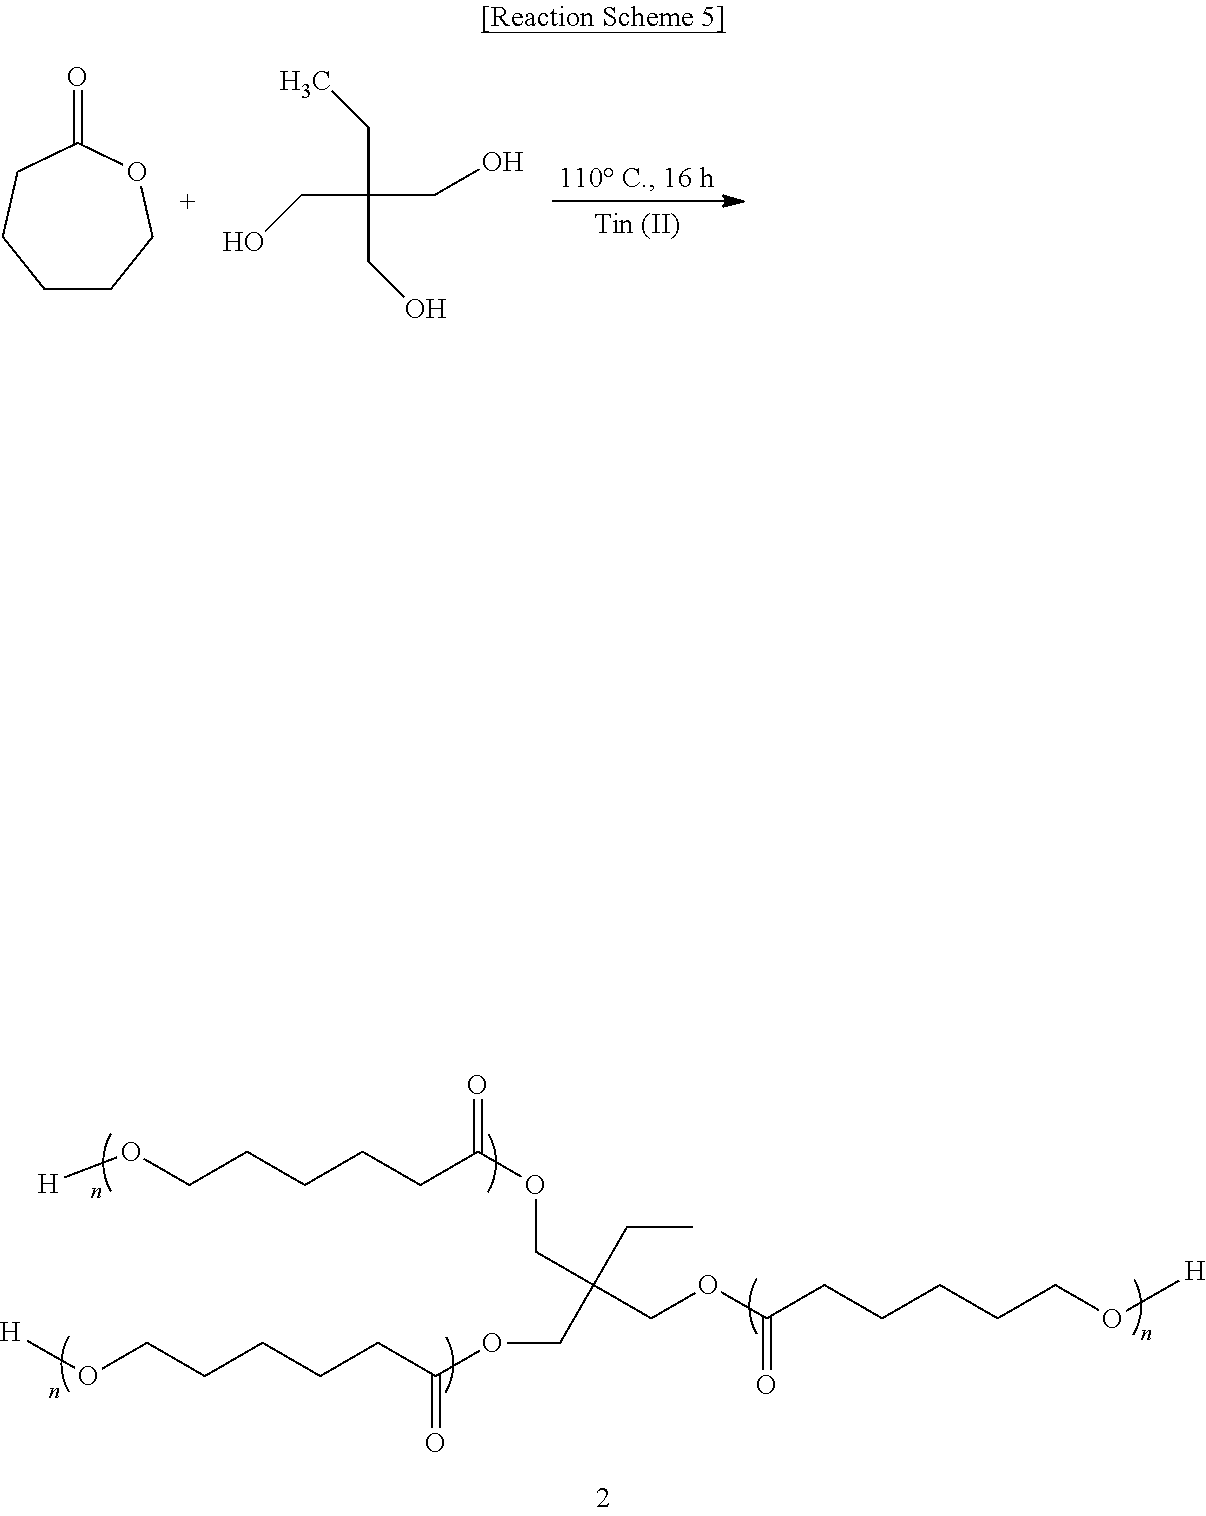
C1CCOC(=O)CC1.C(C(CO)(CO)CO)C.[H]OCCCCCC(=O)OCC(COC(CCCCCO[H])=O)(CC)COC(CCCCCO[H])=O
